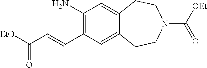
C1(N)=C(C=CC([EtO])=O)C=C2C(=C1)CCN(C([OEt])=O)CC2
